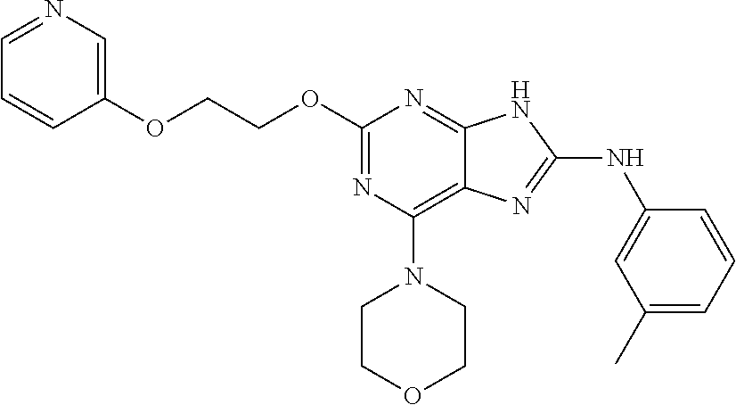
O(CCOC1=NC(N2CCOCC2)=C2C(=N1)NC(NC1=CC(C)=CC=C1)=N2)C1=CN=CC=C1
